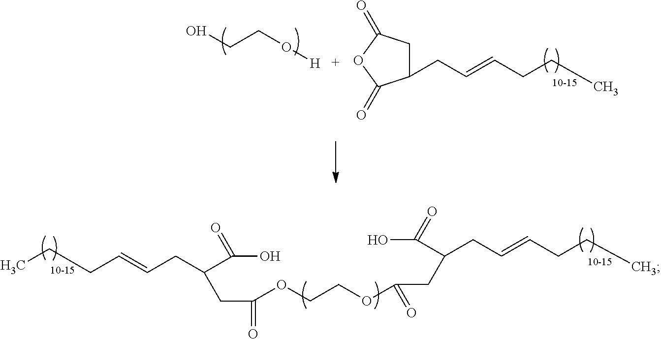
C1(CC=CCCC)CC(=O)OC1=O.OCCO[H].C(CC=CCCC)(C(=O)O)CC(=O)OCCOC(CC(C(=O)O)CC=CCCC)=O
